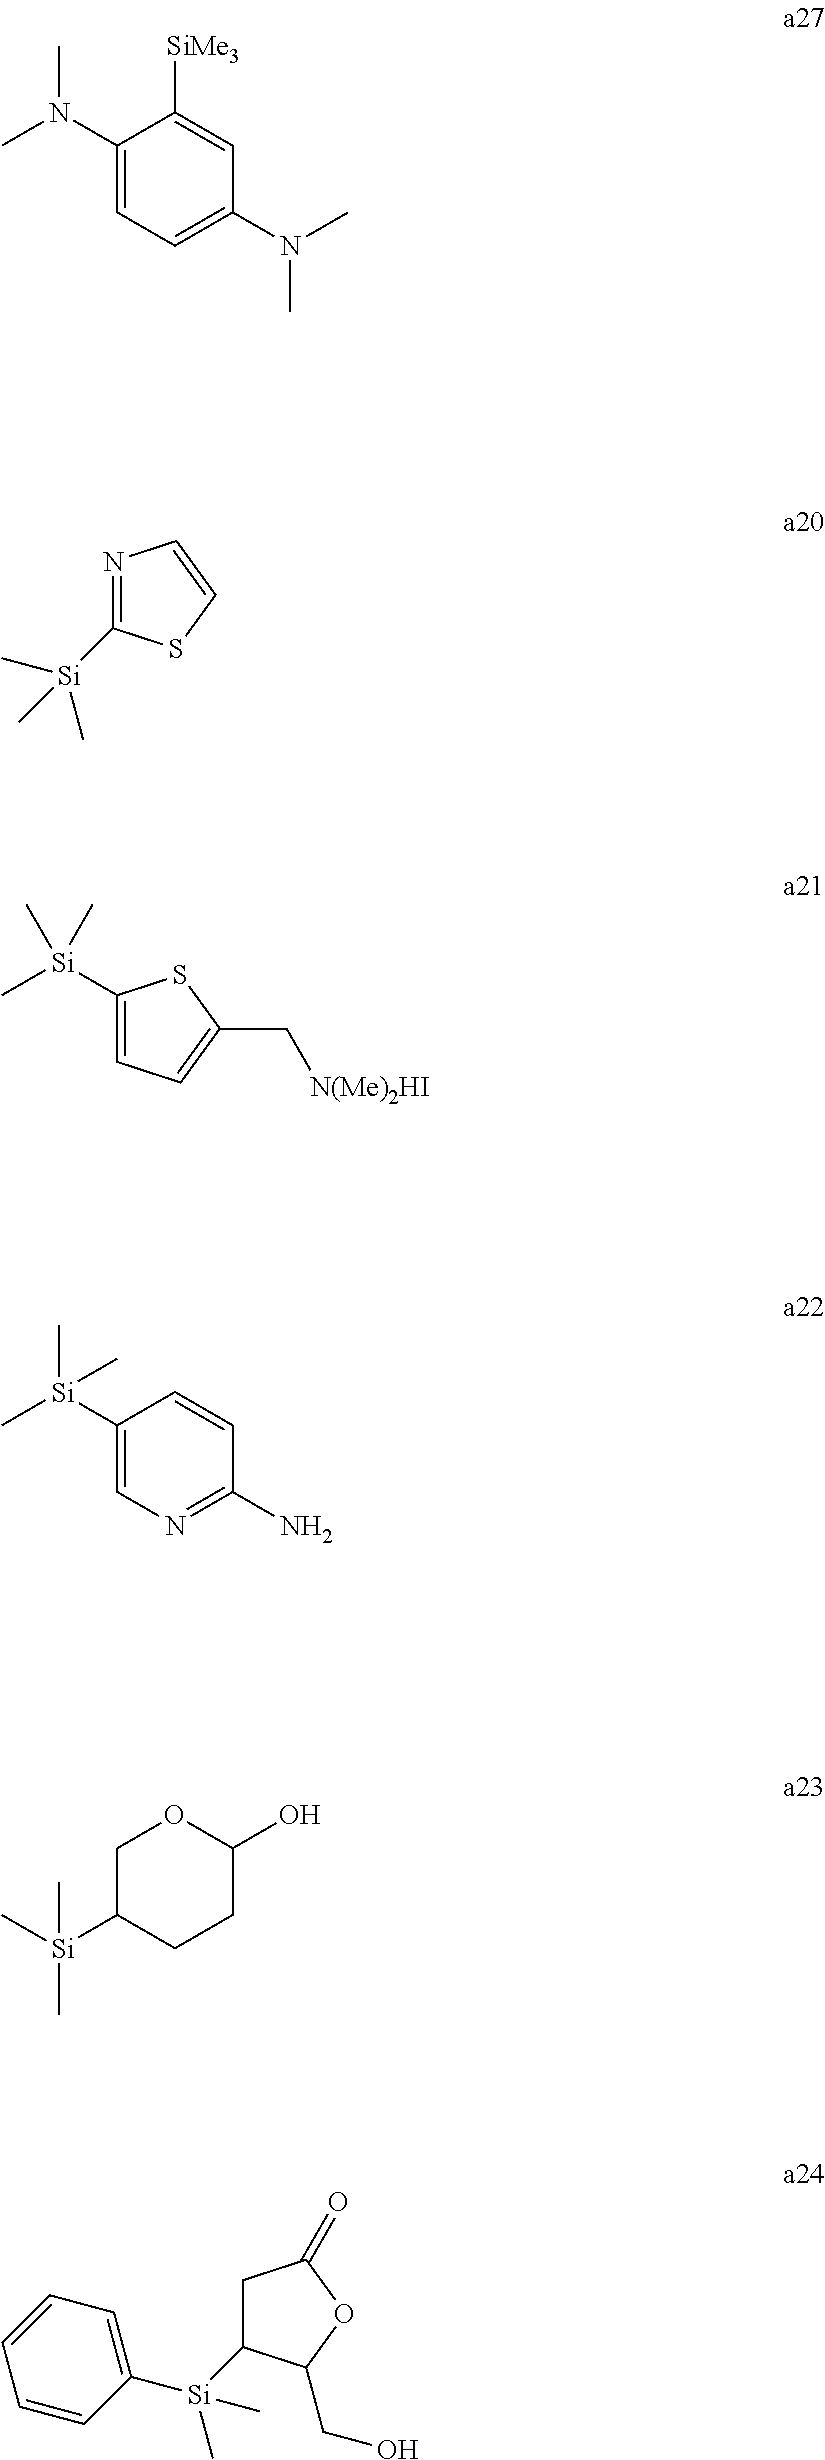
C1(N(C)C)=CC=C(N(C)C)C=C1[SiMe3].N1=C([Si](C)(C)C)SC=C1.C1([Si](C)(C)C)=CC=C(C[N(Me)2HI])S1.C1([Si](C)(C)C)=CN=C(N)C=C1.C1C([Si](C)(C)C)CCC(O)O1.C1C(=O)OC(CO)C1[Si](C1=CC=CC=C1)(C)C
